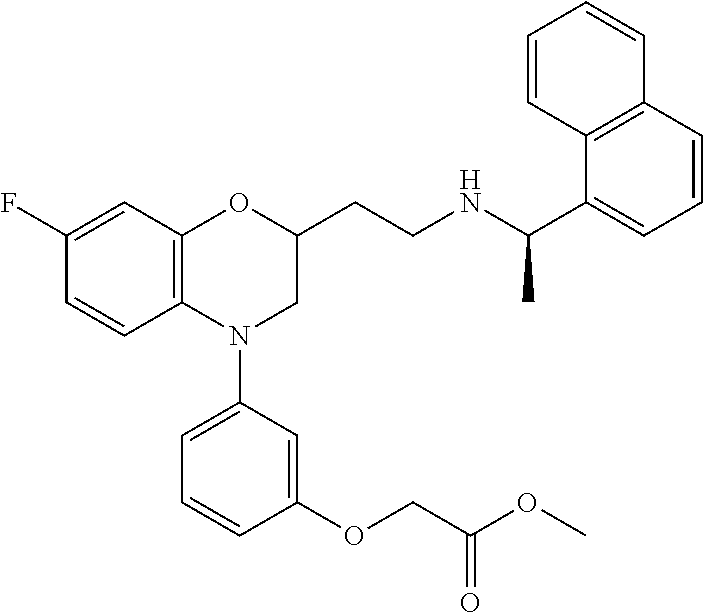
C1(F)=CC2=C(C=C1)N(C1=CC=CC(OCC(OC)=O)=C1)CC(CCNC(C1=CC=CC3=C1C=CC=C3)C)O2
